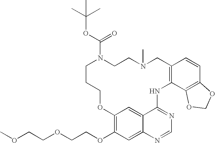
C12=C(OCCOCCOC)C=C3C(=C1)C(=NC=N3)NC1=C(CN(C)CCN(C(OC(C)(C)C)=O)CCCO2)C=CC2=C1OCO2
